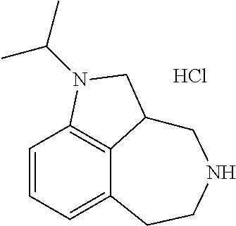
C1=CC=C2C3=C1N(C(C)C)CC3CNCC2.Cl
